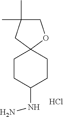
C1CC(NN)CCC12OCC(C)(C)C2.Cl
